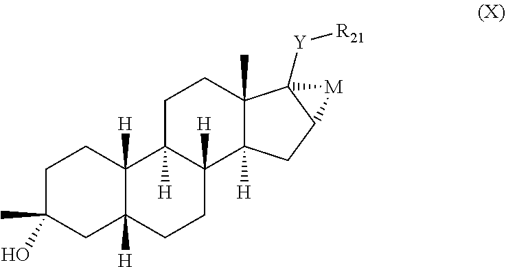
C1C(C)(O)CC2([H])C([H])(C1)C1([H])C([H])(CC2)C2([H])C(C)(CC1)C1([Y][R21])C(C2)[M]1
